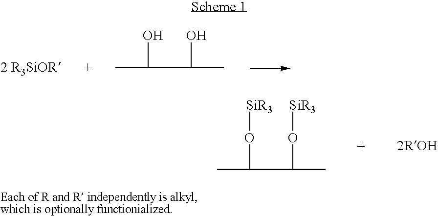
CC(O)C(O)C.CC(O[SiR3])C(O[SiR3])C
